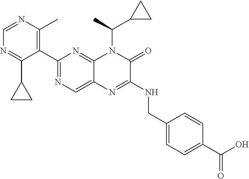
C1=NC(C)=C(C2=NC=C3C(=N2)N(C(C)C2CC2)C(=O)C(NCC2=CC=C(C(O)=O)C=C2)=N3)C(C2CC2)=N1
